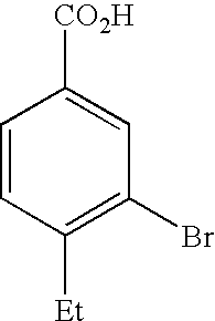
C1([Et])=C(Br)C=C([CO2H])C=C1
